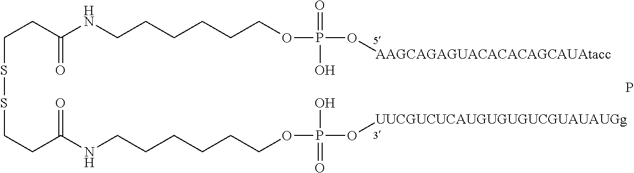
C(SSCCC(=O)NCCCCCCOP(O)(=O)O[UUCGUCUCAUGUGUGUCGUAUAUGg])CC(=O)NCCCCCCOP(=O)(O[AAGCAGAGUACACACAGCAUAtacc])O.P
